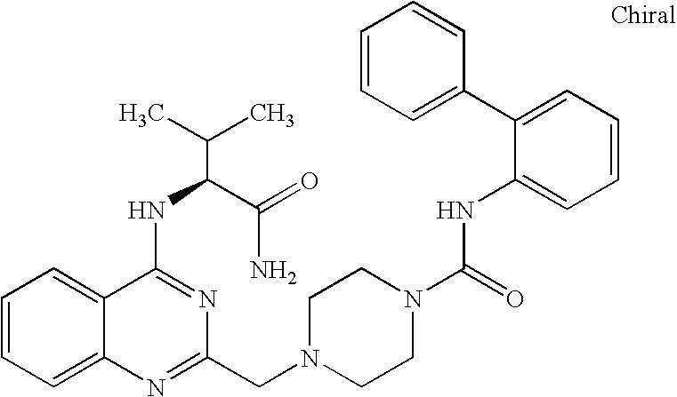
C1=CC=C2C(=C1)C(NC(C(N)=O)C(C)C)=NC(CN1CCN(C(NC3=CC=CC=C3C3=CC=CC=C3)=O)CC1)=N2
